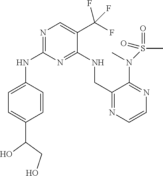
C1=C(NC2=NC=C(C(F)(F)F)C(NCC3=NC=CN=C3N(S(C)(=O)=O)C)=N2)C=CC(C(O)CO)=C1
